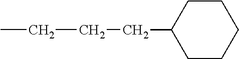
C(CCC1CCCCC1)C
